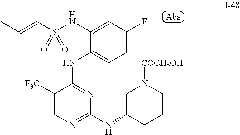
C1=C(F)C=C(NS(C=CC)(=O)=O)C(NC2=NC(NC3CN([COCH2OH])CCC3)=NC=C2[F3C])=C1
